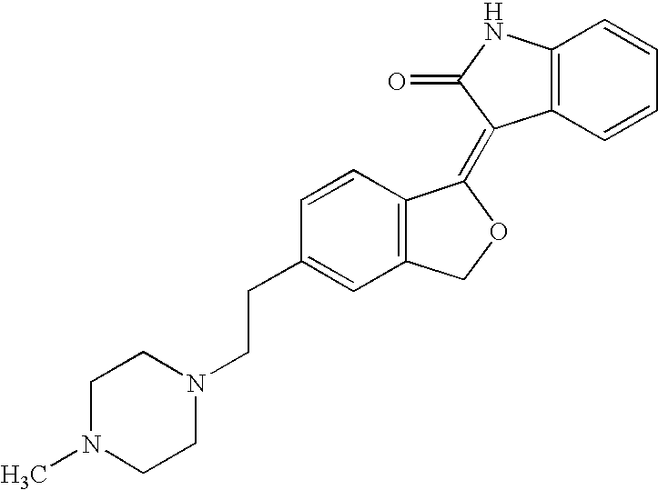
C12=C(C=CC=C1)C(=C1C3=C(CO1)C=C(CCN1CCN(C)CC1)C=C3)C(=O)N2
